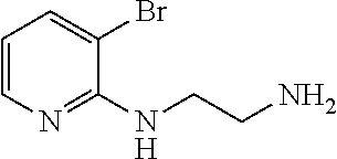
C1=CN=C(NCCN)C(Br)=C1
